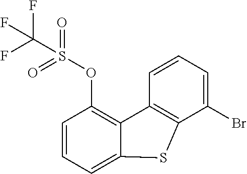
C1=CC=C2C(=C1OS(=O)(=O)C(F)(F)F)C1=C(C(Br)=CC=C1)S2
